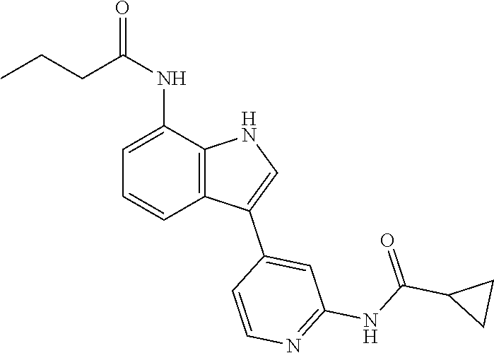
C1(C2=CC(NC(C3CC3)=O)=NC=C2)=CNC2=C1C=CC=C2NC(=O)CCC
